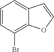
C1=CC(Br)=C2C(=C1)C=CO2
